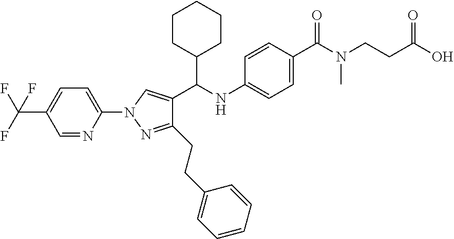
C1(N2N=C(CCC3=CC=CC=C3)C(C(C3CCCCC3)NC3=CC=C(C(=O)N(CCC(=O)O)C)C=C3)=C2)=CC=C(C(F)(F)F)C=N1
